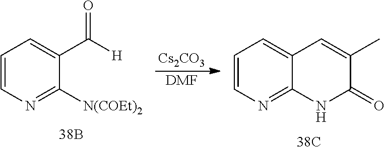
C1=CN=C2C(=C1)C=C(C)C(=O)N2.C1=CN=C([N(COEt)2])C(C([H])=O)=C1.[Cs2CO3].[DMF]
